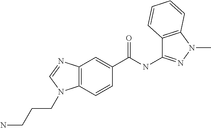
C12=C(C=CC(C(NC3=NN(C)C4=C3C=CC=C4)=O)=C1)N(CCCN)C=N2
